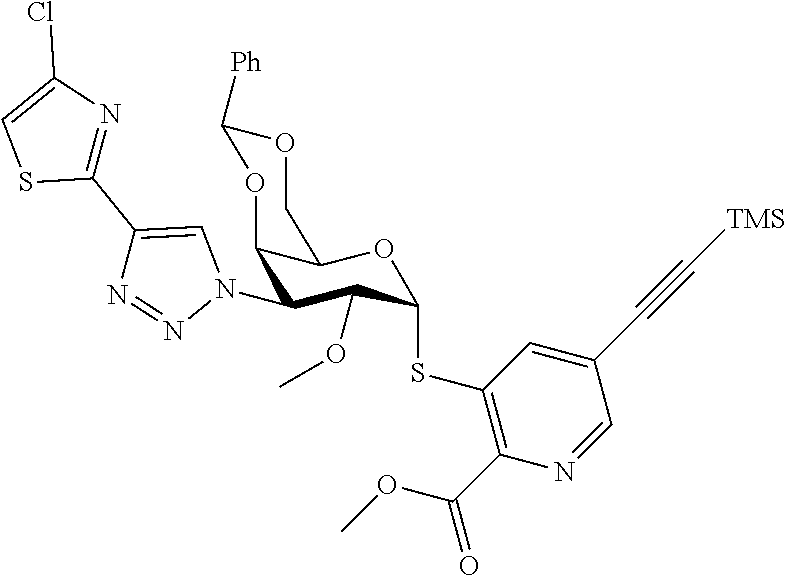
C12C(N3C=C(C4=NC(Cl)=CS4)N=N3)C(OC)C(SC3=C(C(OC)=O)N=CC(C#C[TMS])=C3)OC1COC([Ph])O2
